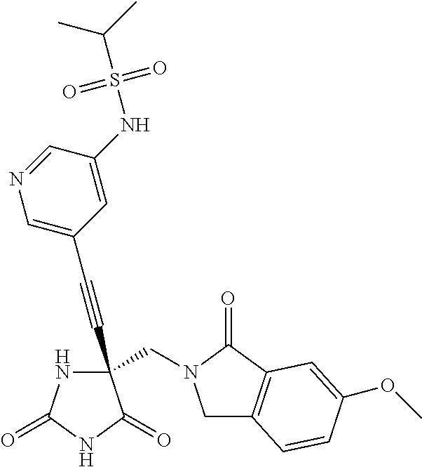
C(#CC1(CN2CC3=C(C2=O)C=C(OC)C=C3)NC(=O)NC1=O)C1=CN=CC(NS(=O)(=O)C(C)C)=C1
